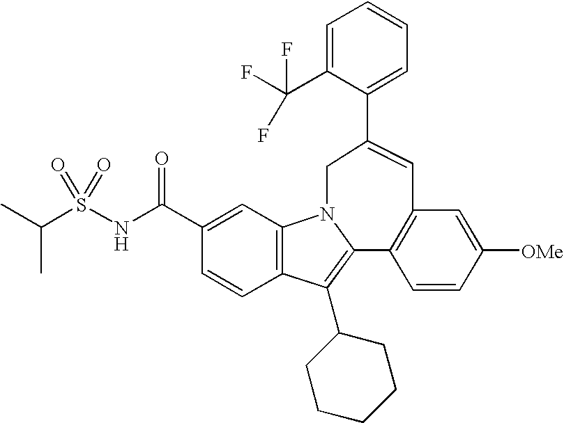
C1(C(NS(C(C)C)(=O)=O)=O)=CC2=C(C=C1)C(C1CCCCC1)=C1N2CC(C2=CC=CC=C2C(F)(F)F)=CC2=C1C=CC([OMe])=C2
